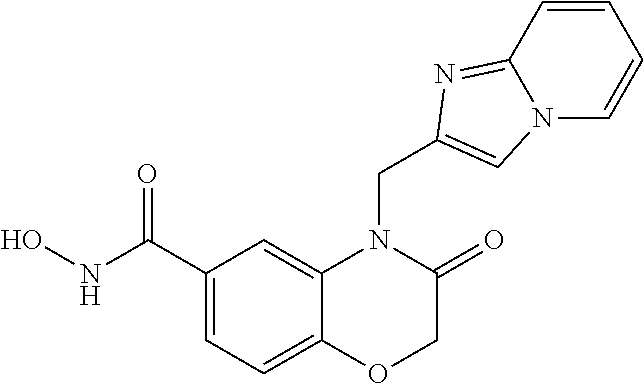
C1(C(NO)=O)=CC=C2C(=C1)N(CC1=CN3C(=N1)C=CC=C3)C(=O)CO2
